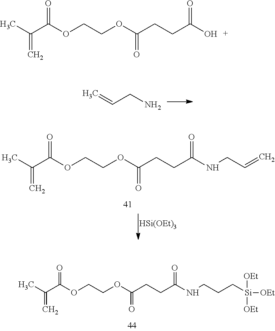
C=CCN.[HSi(OEt)3].CC(C(OCCOC(CCC(NCC=C)=O)=O)=O)=C.CC(C(OCCOC(CCC(NCCC[Si]([OEt])([OEt])[OEt])=O)=O)=O)=C.CC(C(OCCOC(CCC(O)=O)=O)=O)=C
